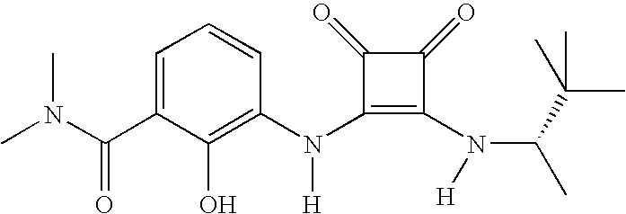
C(C1=CC=CC(N(C2=C(N([H])C(C(C)(C)C)C)C(=O)C2=O)[H])=C1O)(=O)N(C)C
